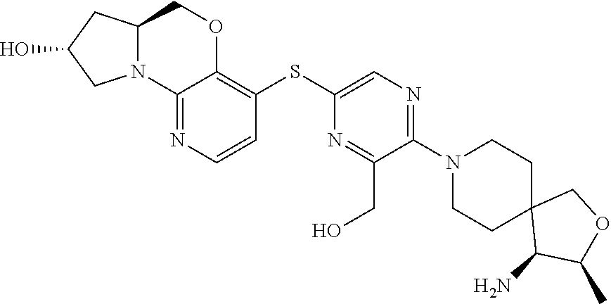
C1(N2CCC3(CC2)C(N)C(C)OC3)=NC=C(SC2=C3C(=NC=C2)N2C(CO3)CC(O)C2)N=C1CO
